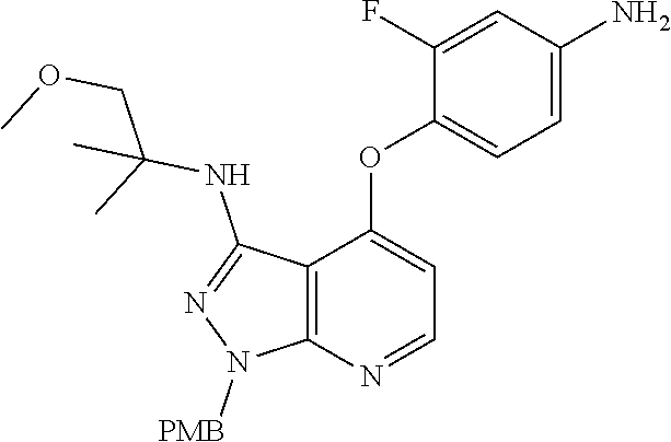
C12=C(N=CC=C1OC1=CC=C(N)C=C1F)N([PMB])N=C2NC(COC)(C)C
